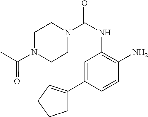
N1(C(NC2=C(N)C=CC(C3=CCCC3)=C2)=O)CCN(C(C)=O)CC1
